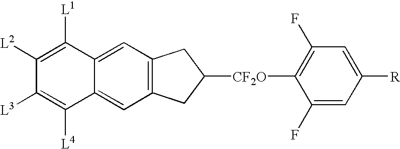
C12=CC3=C(C=C1C([L4])=C([L3])C([L2])=C2[L1])CC([CF2O]C1=C(F)C=C([R])C=C1F)C3
